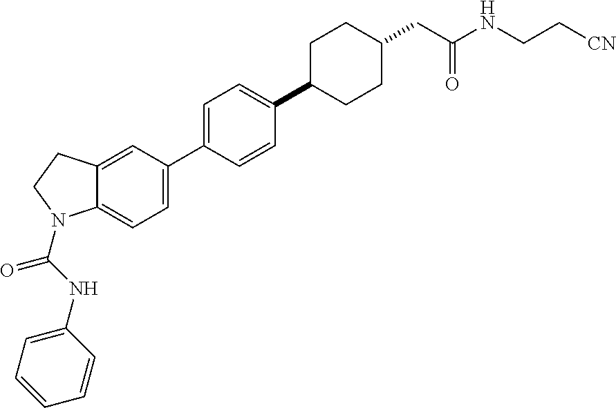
C12=CC=C(C3=CC=C(C4CCC(CC(NCC[CN])=O)CC4)C=C3)C=C1CCN2C(NC1=CC=CC=C1)=O
